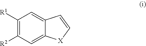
C1([R1])=C([R2])C=C2C(=C1)C=C[X]2
